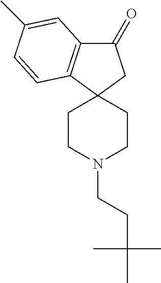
C1(=O)C2=C(C3(C1)CCN(CCC(C)(C)C)CC3)C=CC(C)=C2
